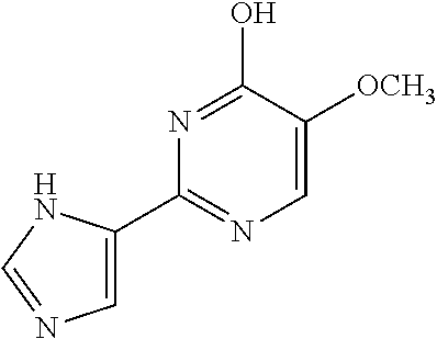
C1(C2=CN=CN2)=NC=C([OCH3])C(O)=N1
